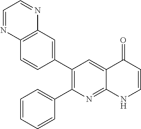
C12=C(C=C(C3=C(C4=CC=CC=C4)N=C4C(=C3)C(=O)C=CN4)C=C1)N=CC=N2
